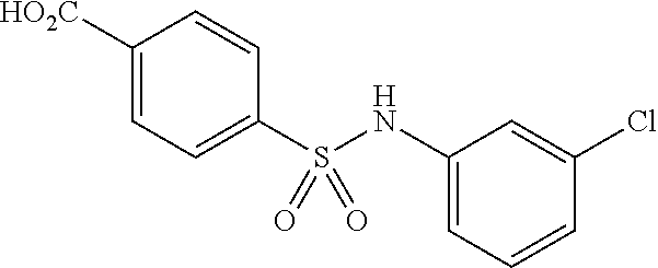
C1([HO2C])=CC=C(S(NC2=CC=CC(Cl)=C2)(=O)=O)C=C1
